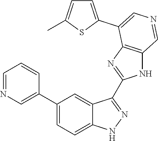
C1(C2=CN=CC=C2)=CC=C2C(=C1)C(C1=NC3=C(N1)C=NC=C3C1=CC=C(C)S1)=NN2
